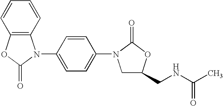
C12=C(OC(=O)N1C1=CC=C(N3CC(CNC(C)=O)OC3=O)C=C1)C=CC=C2
